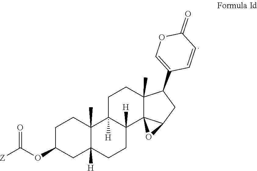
C1C(OC([Z])=O)CC2([H])C(C)(C1)C1([H])C([H])(CC2)C23C(C)(CC1)C(C1=COC(=O)C=C1)CC2O3
